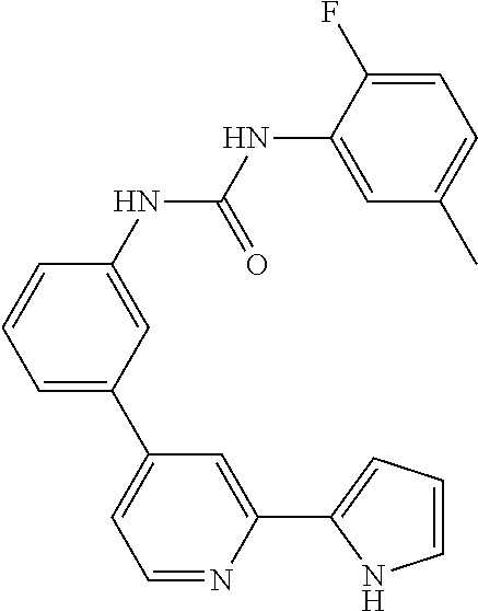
C1=C(C)C=C(NC(=O)NC2=CC(C3=CC=NC(C4=CC=CN4)=C3)=CC=C2)C(F)=C1
